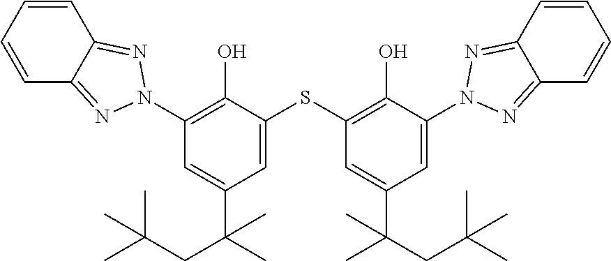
C1=CC=CC2=NN(C3=C(O)C(SC4=C(O)C(N5N=C6C=CC=CC6=N5)=CC(C(C)(CC(C)(C)C)C)=C4)=CC(C(C)(CC(C)(C)C)C)=C3)N=C12
